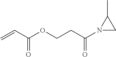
C=CC(OCCC(N1CC1C)=O)=O
